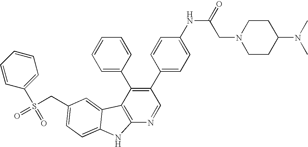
C(C1=CC=C2C(=C1)C1=C(N=CC(C3=CC=C(NC(=O)CN4CCC(N(C)C)CC4)C=C3)=C1C1=CC=CC=C1)N2)S(=O)(C1=CC=CC=C1)=O
